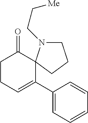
C1CC=C(C2=CC=CC=C2)C2(C1=O)N(CC[Me])CCC2
